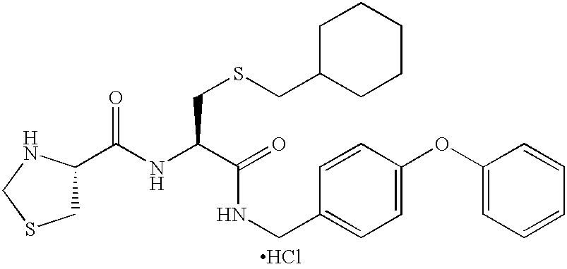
C1C(C(NC(C(NCC2=CC=C(OC3=CC=CC=C3)C=C2)=O)CSCC2CCCCC2)=O)NCS1.Cl
